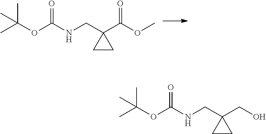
CC(OC(NCC1(C(OC)=O)CC1)=O)(C)C.CC(OC(NCC1(CO)CC1)=O)(C)C
